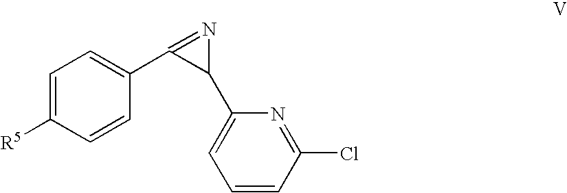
C1=C([R5])C=CC(C2=NC2C2=CC=CC(Cl)=N2)=C1
